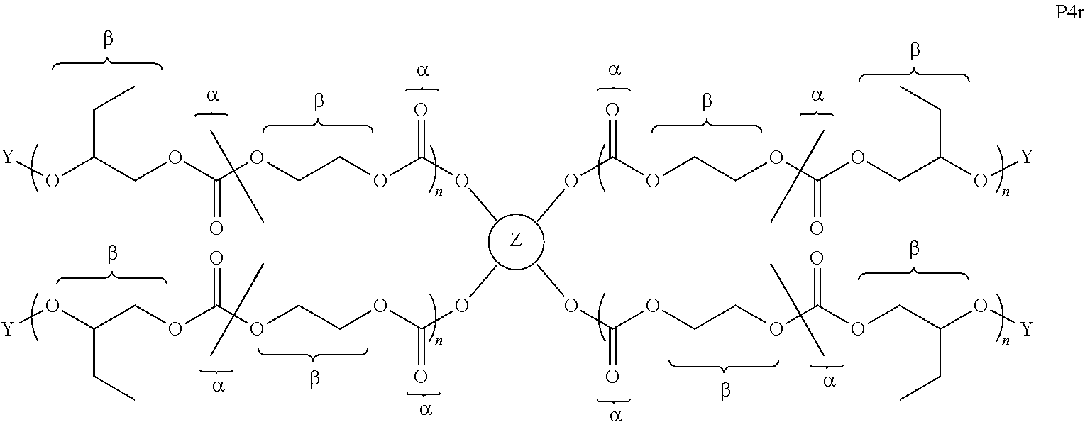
O(C(OCCOC(OCC(O[Y])CC)=O)=O)C.O(C(OCCOC(OCC(O[Y])CC)=O)=O)C.O(C(OCCOC(OCC(O[Y])CC)=O)=O)C.O(C(OCCOC(OCC(O[Y])CC)=O)=O)C.[Z]
